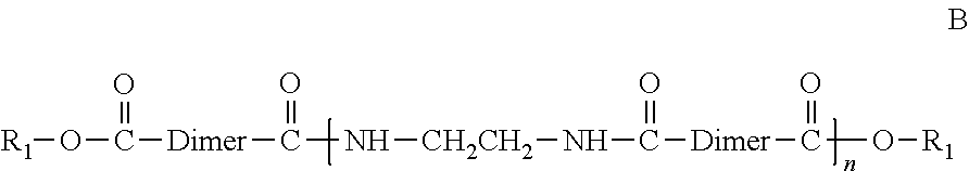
[R1]OC([Dimer]C(=O)N[CH2CH2]NC(=O)[Dimer]C(=O)O[R1])=O
